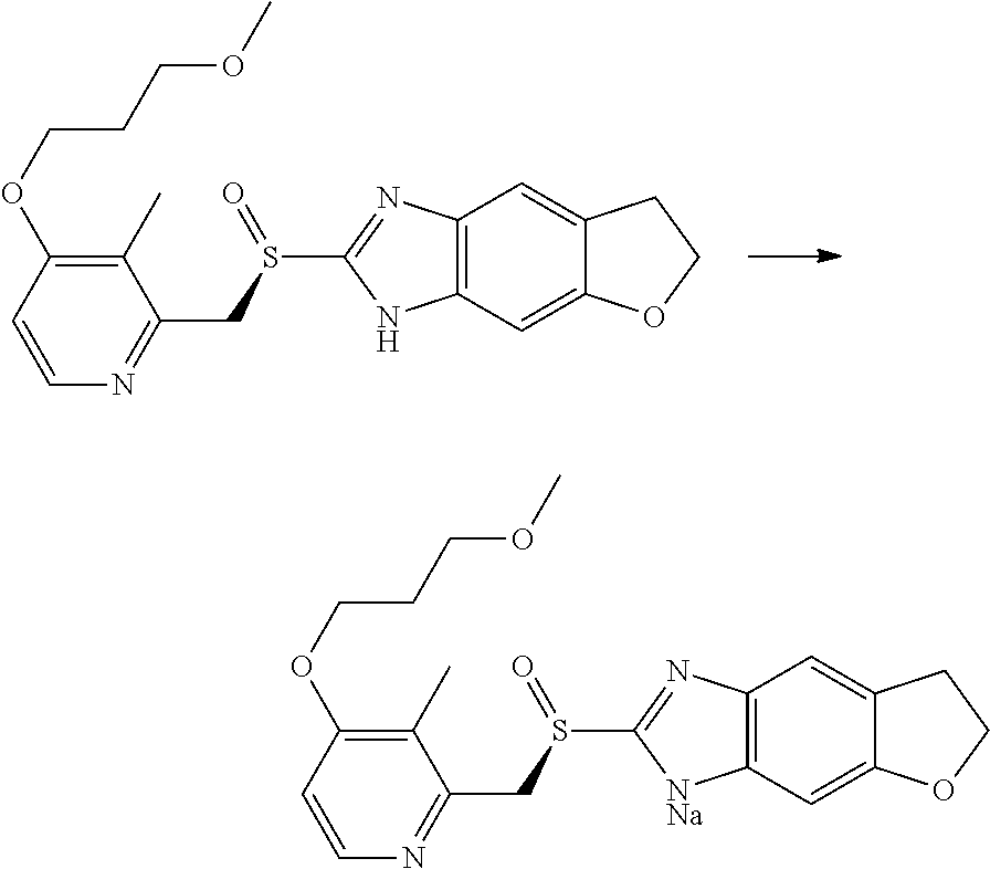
C1(C)=C(OCCCOC)C=CN=C1CS(C1=NC2=C(N1)C=C1C(=C2)CCO1)=O.C1(C)=C(OCCCOC)C=CN=C1CS(C1=NC2=C([NNa]1)C=C1C(=C2)CCO1)=O
